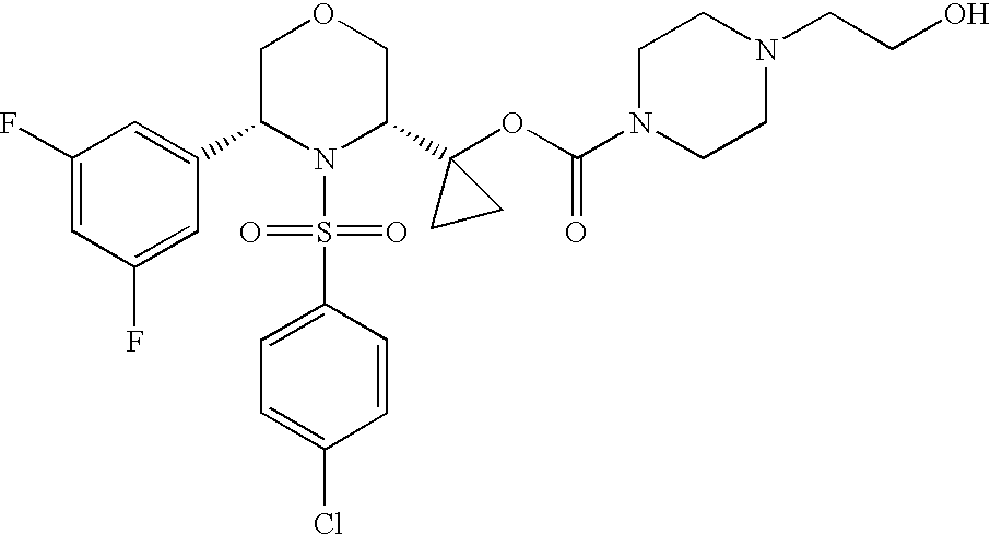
C1(C2N(S(=O)(=O)C3=CC=C(Cl)C=C3)C(C3(OC(=O)N4CCN(CCO)CC4)CC3)COC2)=CC(F)=CC(F)=C1
